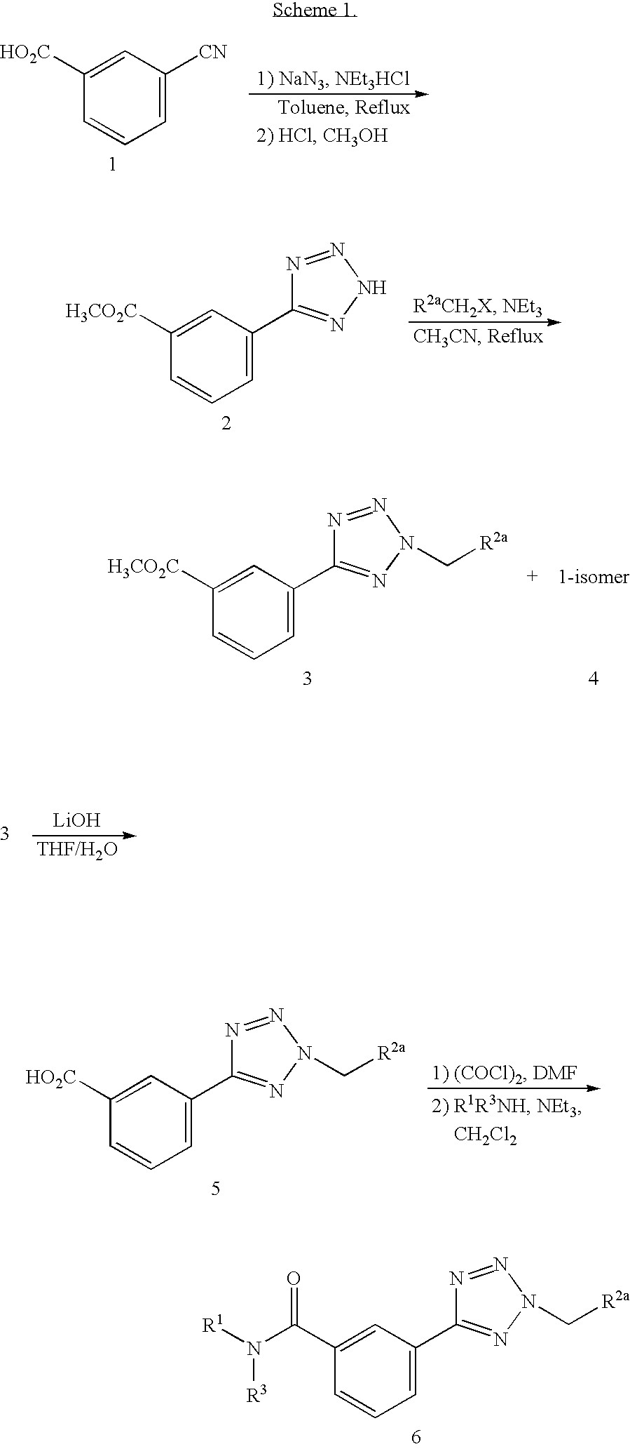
C1([HO2C])=CC([CN])=CC=C1.C1([H3CO2C])=CC(C2=NNN=N2)=CC=C1.C1([H3CO2C])=CC(C2=NN(C[R2a])N=N2)=CC=C1.C1([HO2C])=CC(C2=NN(C[R2a])N=N2)=CC=C1.[CH2Cl2].C1(C(=O)N([R3])[R1])=CC(C2=NN(C[R2a])N=N2)=CC=C1.[LiOH]
